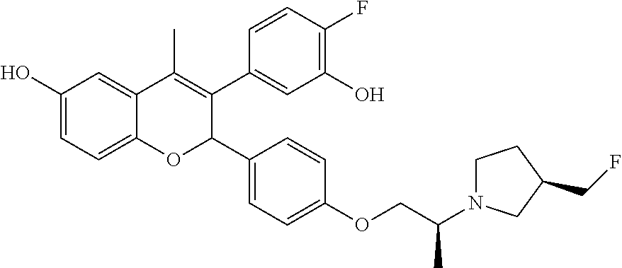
C1(O)=CC=C2C(=C1)C(C)=C(C1=CC(O)=C(F)C=C1)C(C1=CC=C(OCC(N3CCC(CF)C3)C)C=C1)O2
